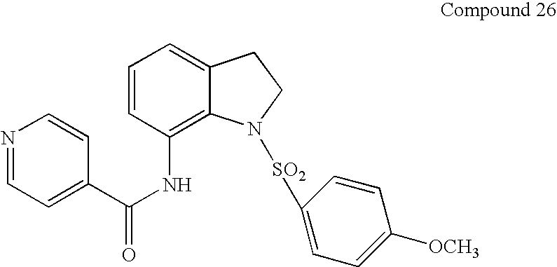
C1=CC(NC(=O)C2=CC=NC=C2)=C2C(=C1)CCN2[SO2]C1=CC=C([OCH3])C=C1
